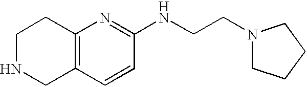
C12=C(C=CC(NCCN3CCCC3)=N1)CNCC2
